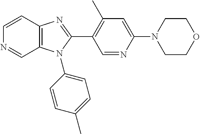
C1=NC(N2CCOCC2)=CC(C)=C1C1=NC2=C(N1C1=CC=C(C)C=C1)C=NC=C2
